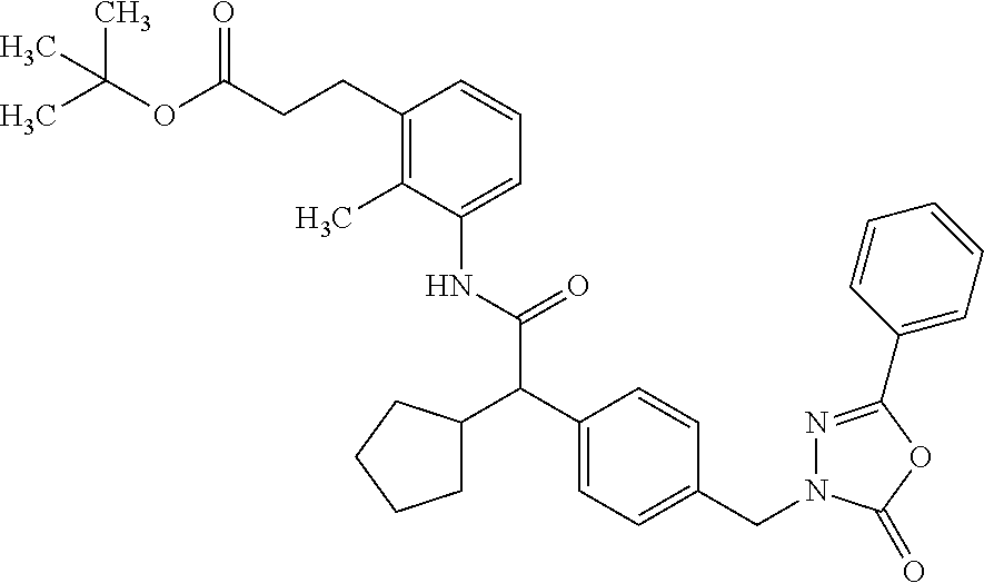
N1=C(C2=CC=CC=C2)OC(=O)N1CC1=CC=C(C(C2CCCC2)C(NC2=CC=CC(CCC(OC(C)(C)C)=O)=C2C)=O)C=C1
